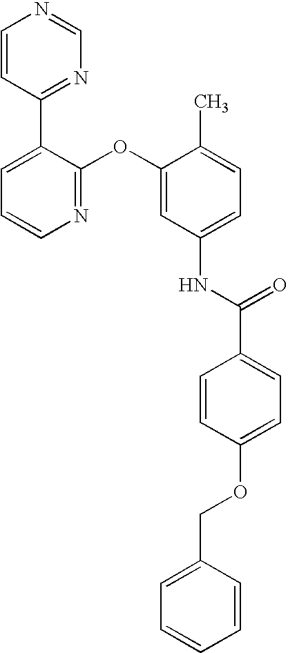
C1=CC(C2=CC=CN=C2OC2=CC(NC(C3=CC=C(OCC4=CC=CC=C4)C=C3)=O)=CC=C2C)=NC=N1
